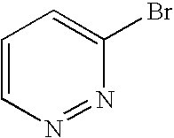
C1=CN=NC(Br)=C1
